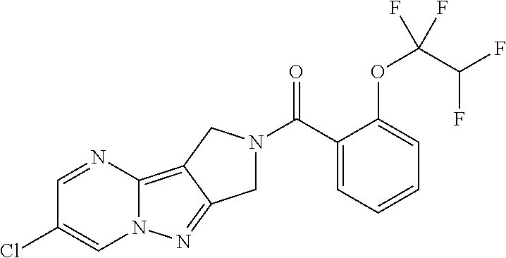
C1=NC2=C3C(=NN2C=C1Cl)CN(C(C1=CC=CC=C1OC(C(F)F)(F)F)=O)C3
